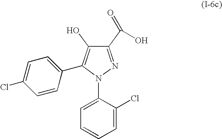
C1(C(=O)O)=NN(C2=CC=CC=C2Cl)C(C2=CC=C(Cl)C=C2)=C1O
